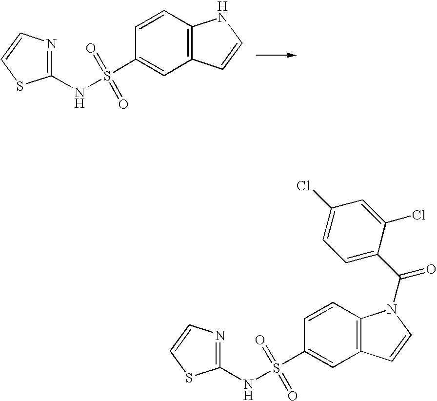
C1(NS(C2=CC3=C(C=C2)NC=C3)(=O)=O)=NC=CS1.C1(NS(C2=CC3=C(C=C2)N(C(C2=CC=C(Cl)C=C2Cl)=O)C=C3)(=O)=O)=NC=CS1
